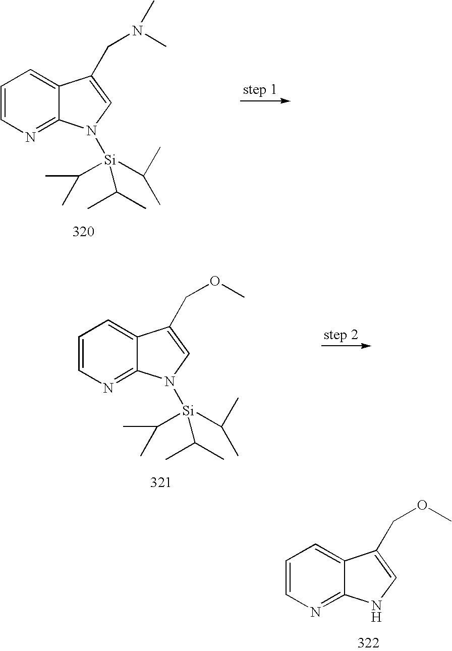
C1=CN=C2C(=C1)C(COC)=CN2.C1=CN=C2C(=C1)C(CN(C)C)=CN2[Si](C(C)C)(C(C)C)C(C)C.C1=CN=C2C(=C1)C(COC)=CN2[Si](C(C)C)(C(C)C)C(C)C
